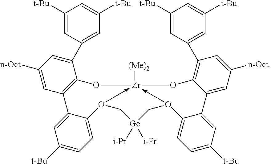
C1([t-Bu])=CC([t-Bu])=CC(C2=CC([n-Oct])=CC3=C2O[Zr]24([(Me)2])-O(C5=CC=C([t-Bu])C=C35)C[Ge]([i-Pr])([i-Pr])CO->2C2=CC=C([t-Bu])C=C2C2=CC([n-Oct])=CC(C3=CC([t-Bu])=CC([t-Bu])=C3)=C2O4)=C1
